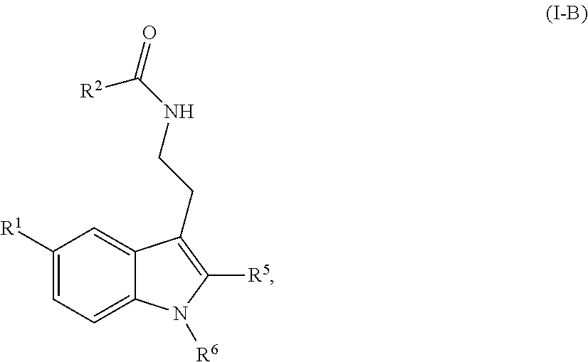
C1([R1])=CC=C2C(=C1)C(CCNC(=O)[R2])=C([R5])N2[R6]
